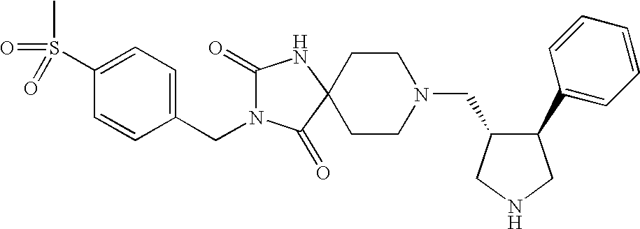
C1(S(C)(=O)=O)=CC=C(CN2C(=O)NC3(C2=O)CCN(CC2C(C4=CC=CC=C4)CNC2)CC3)C=C1
